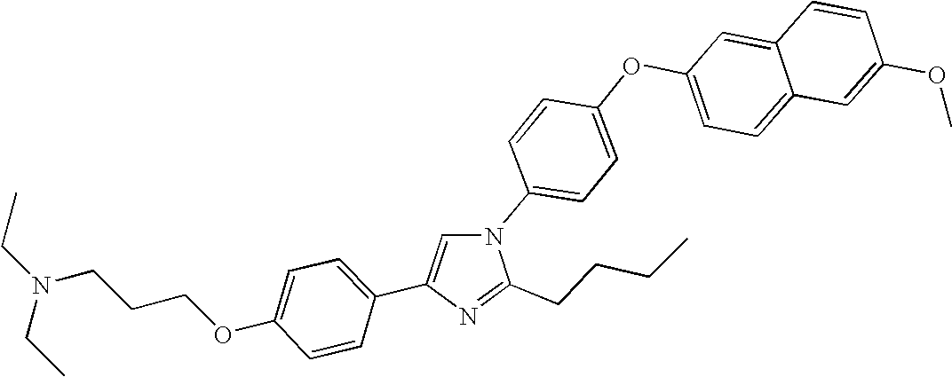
N1(C2=CC=C(OC3=CC=C4C(=C3)C=CC(OC)=C4)C=C2)C=C(C2=CC=C(OCCCN(CC)CC)C=C2)N=C1CCCC
